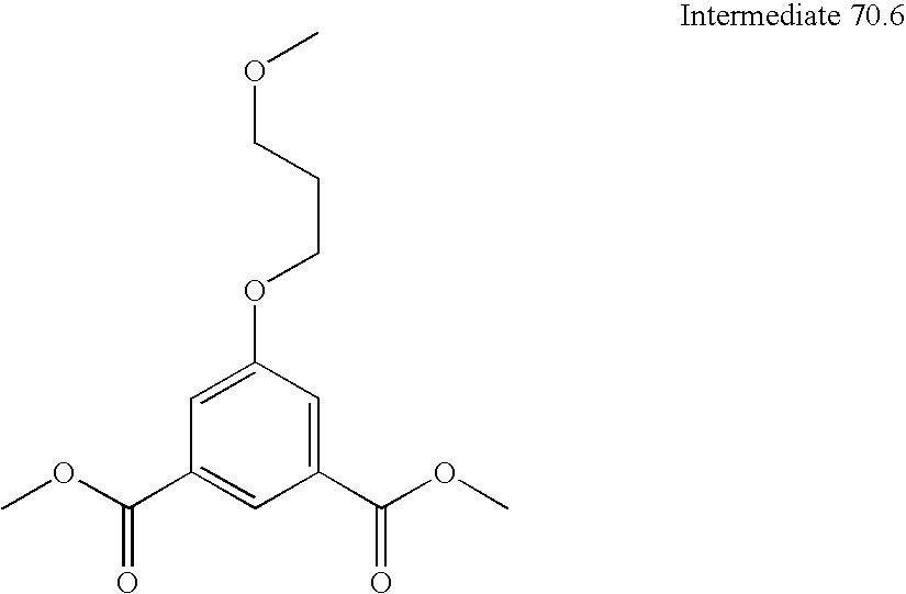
C1=C(OCCCOC)C=C(C(OC)=O)C=C1C(OC)=O
